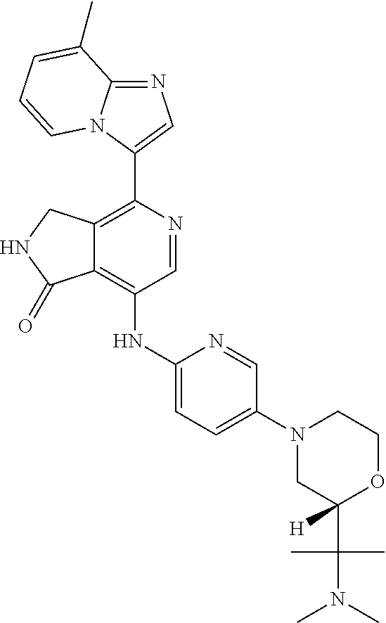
C12=C(NC3=CC=C(N4CC([H])(C(C)(C)N(C)C)OCC4)C=N3)C=NC(C3=CN=C4N3C=CC=C4C)=C1CNC2=O
